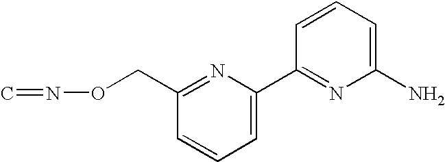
C1=C(C2=NC(N)=CC=C2)N=C(CON=C)C=C1
